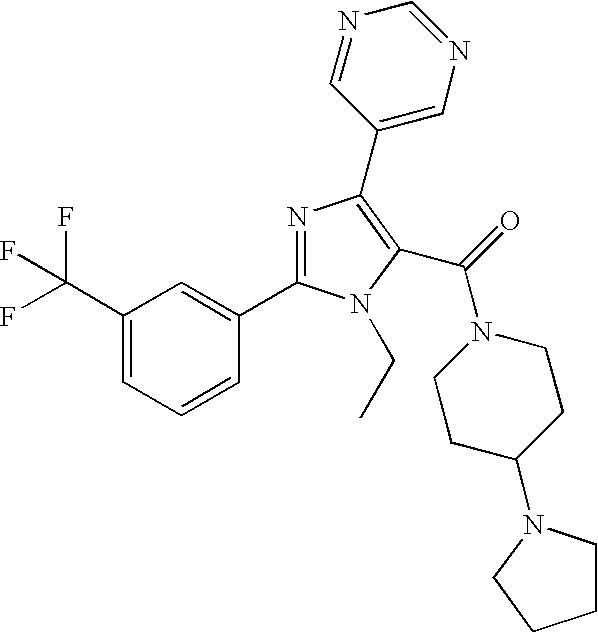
C1(C(F)(F)F)=CC=CC(C2=NC(C3=CN=CN=C3)=C(C(N3CCC(N4CCCC4)CC3)=O)N2CC)=C1
